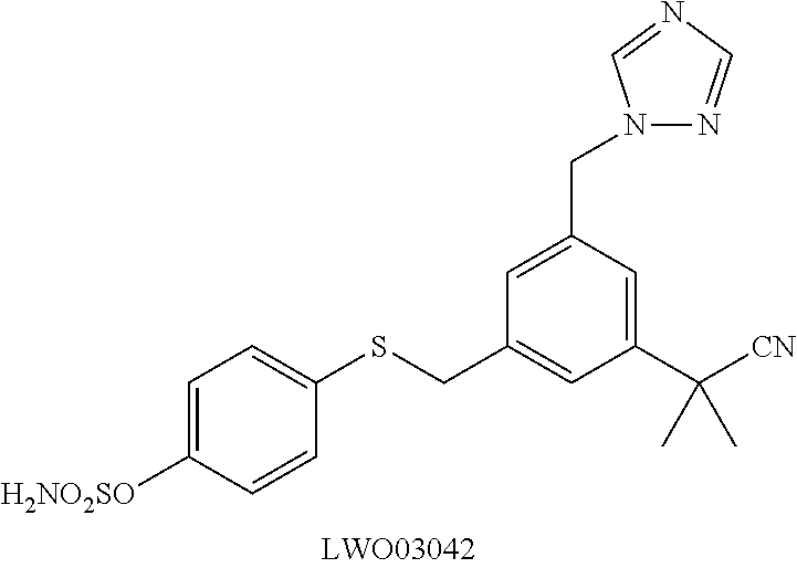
C1(CN2N=CN=C2)=CC(CSC2=CC=C([H2NO2SO])C=C2)=CC(C([CN])(C)C)=C1
